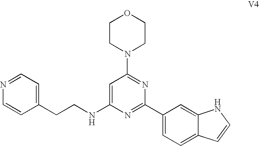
C1=CC(CCNC2=CC(N3CCOCC3)=NC(C3=CC=C4C(=C3)NC=C4)=N2)=CC=N1
